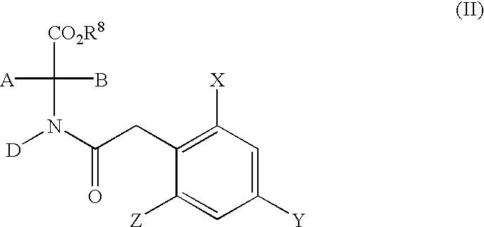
C1([Y])=CC([X])=C(CC(N([D])C([A])(B)[CO2R8])=O)C([Z])=C1
